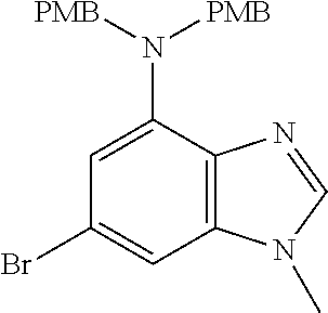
C12=C(C=C(Br)C=C1N([PMB])[PMB])N(C)C=N2
